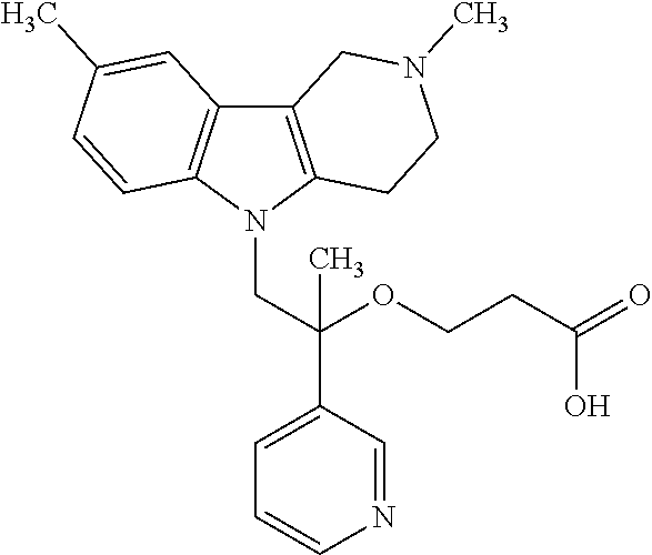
C12=C(N(CC(C3=CC=CN=C3)(OCCC(=O)O)C)C3=C1C=C(C)C=C3)CCN(C)C2
